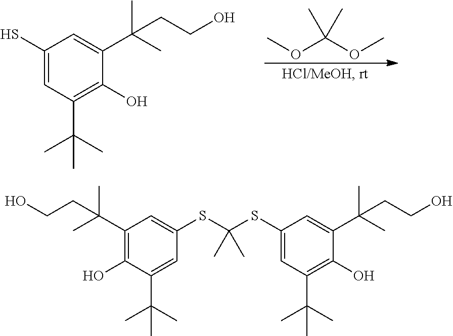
COC(OC)(C)C.C1(S)=CC(C(C)(C)C)=C(O)C(C(C)(C)CCO)=C1.C1(SC(SC2=CC(C(C)(C)CCO)=C(O)C(C(C)(C)C)=C2)(C)C)=CC(C(C)(C)C)=C(O)C(C(C)(C)CCO)=C1
